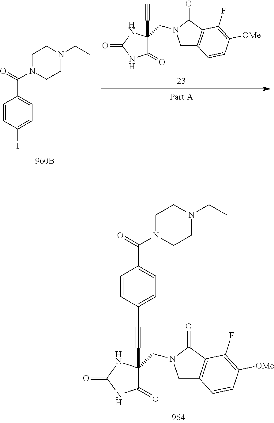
C#CC1(CN2CC3=C(C2=O)C(F)=C([OMe])C=C3)C(=O)NC(=O)N1.C1=CC(I)=CC=C1C(=O)N1CCN(CC)CC1.C1=CC(C#CC2(CN3CC4=C(C3=O)C(F)=C([OMe])C=C4)C(=O)NC(=O)N2)=CC=C1C(N1CCN(CC)CC1)=O
